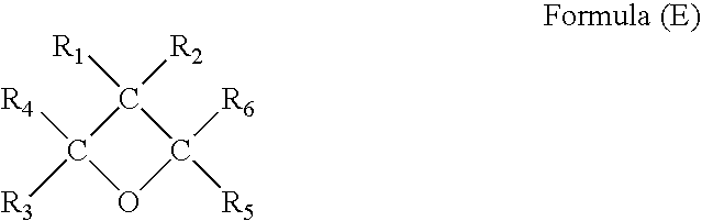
C1([R2])([R1])C([R4])([R3])OC1([R6])[R5]
